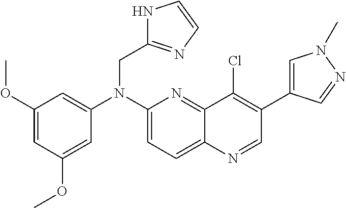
C1=C(OC)C=C(OC)C=C1N(C1=CC=C2C(=N1)C(Cl)=C(C1=CN(C)N=C1)C=N2)CC1=NC=CN1
